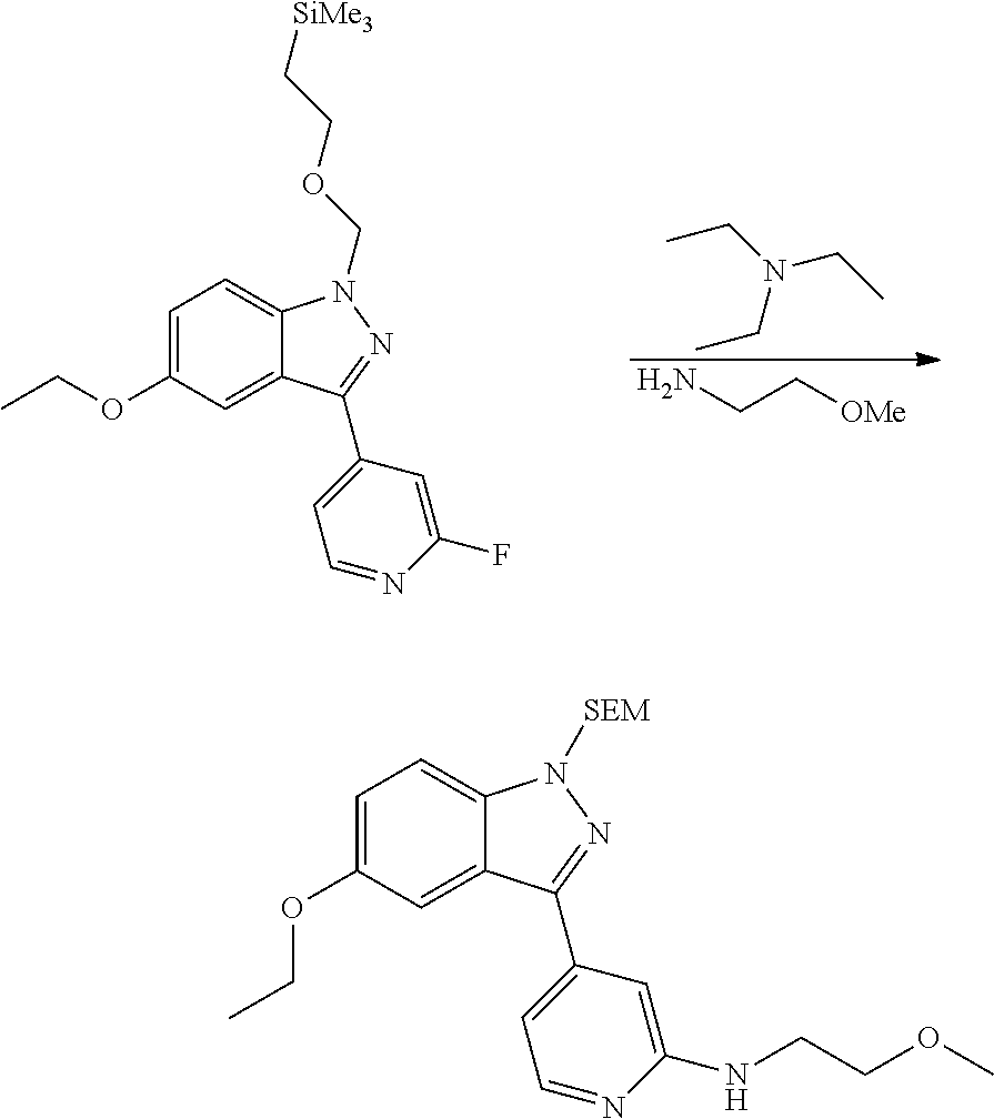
N(CC)(CC)CC.NCC[OMe].C1=C(OCC)C=C2C(=C1)N(COCC[SiMe3])N=C2C1=CC=NC(F)=C1.C1=C(OCC)C=C2C(=C1)N([SEM])N=C2C1=CC=NC(NCCOC)=C1
